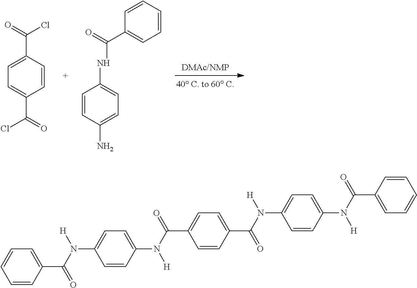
C1=CC(C(=O)Cl)=CC=C1C(=O)Cl.C1=CC(NC(C2=CC=CC=C2)=O)=CC=C1N.[DMAc/NMP].C1(N(C(C2=CC=C(C(=O)N([H])C3=CC=C(N(C(=O)C4=CC=CC=C4)[H])C=C3)C=C2)=O)[H])=CC=C(N(C(=O)C2=CC=CC=C2)[H])C=C1
